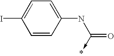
C1=CC(NC(=O)->*)=CC=C1I
